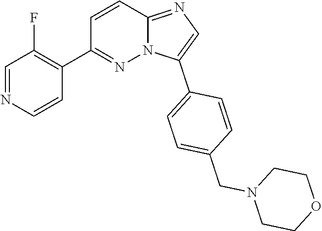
C1=C(C2=CC=C(CN3CCOCC3)C=C2)N2C(=N1)C=CC(C1=C(F)C=NC=C1)=N2
